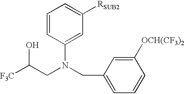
C1=CC(N(CC2=CC=CC([OCH(CF3)2])=C2)CC([F3C])O)=CC([RSUB2])=C1
